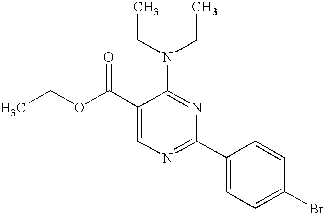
C1(C(OCC)=O)=CN=C(C2=CC=C(Br)C=C2)N=C1N(CC)CC
